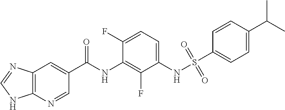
C12=C(N=CC(C(NC3=C(F)C(NS(=O)(=O)C4=CC=C(C(C)C)C=C4)=CC=C3F)=O)=C1)NC=N2
